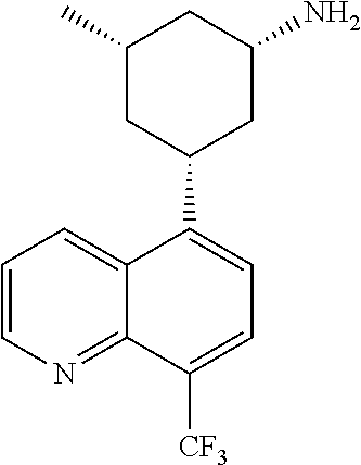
NC1CC(C2=CC=C([CF3])C3=NC=CC=C23)CC(C)C1
